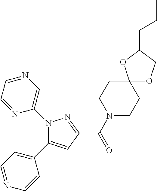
C(=O)(C1=NN(C2=CN=CC=N2)C(C2=CC=NC=C2)=C1)N1CCC2(CC1)OCC(CCC)O2
